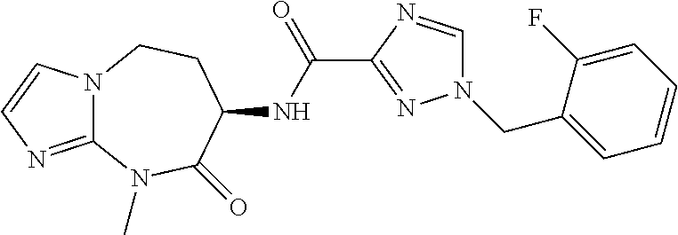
N12C(=NC=C1)N(C)C(=O)C(NC(C1=NN(CC3=CC=CC=C3F)C=N1)=O)CC2
